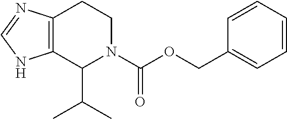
C12=C(C(C(C)C)N(C(OCC3=CC=CC=C3)=O)CC1)NC=N2
